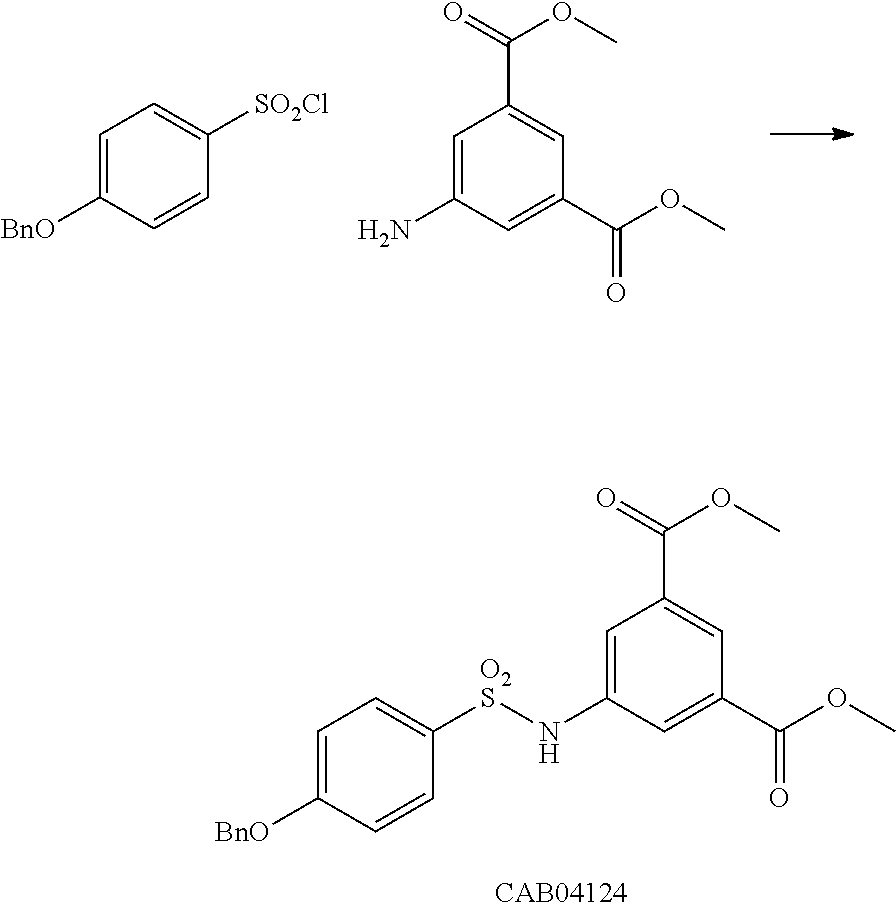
C1=C([BnO])C=CC([SO2Cl])=C1.C1=C(N)C=C(C(OC)=O)C=C1C(=O)OC.C1=C(N[O2S]C2=CC=C([BnO])C=C2)C=C(C(OC)=O)C=C1C(OC)=O
